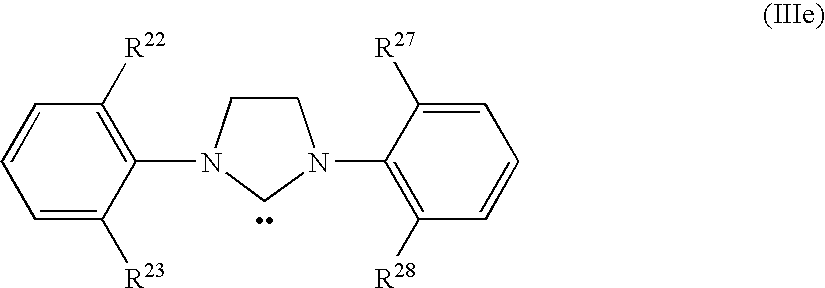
C1([R22])=C(N2CCN(C3=C([R28])C=CC=C3[R27])C2)C([R23])=CC=C1
